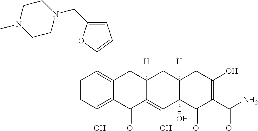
C1=CC(O)=C2C(=C1C1=CC=C(CN3CCN(C)CC3)O1)CC1([H])C(=C(O)C3(O)C([H])(C1)CC(O)=C(C(N)=O)C3=O)C2=O
